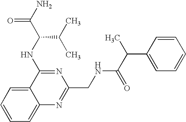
C1=CC=C2C(=C1)C(NC(C(C)C)C(N)=O)=NC(CNC(C(C1=CC=CC=C1)C)=O)=N2
